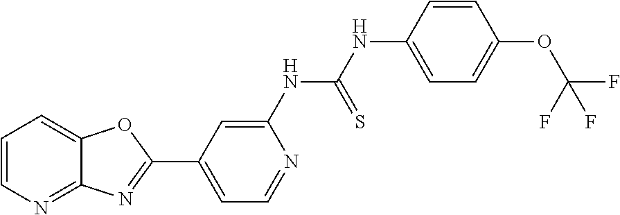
C1=CN=C2C(=C1)OC(C1=CC=NC(NC(NC3=CC=C(OC(F)(F)F)C=C3)=S)=C1)=N2
